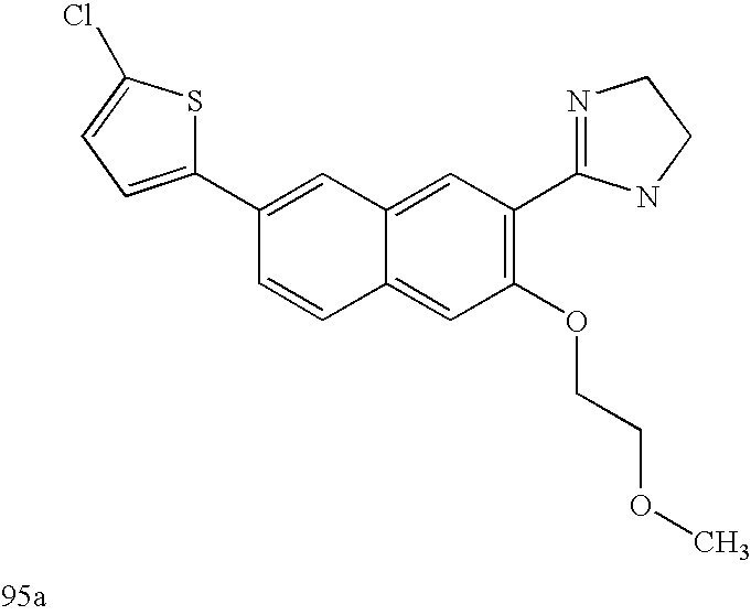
C1=C2C(=CC(OCCOC)=C1C1=NCCN1)C=CC(C1=CC=C(Cl)S1)=C2
